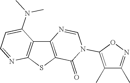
C12=C(SC3=C1C(N(C)C)=CC=N3)C(=O)N(C1=C(C)C(C)=NO1)C=N2
